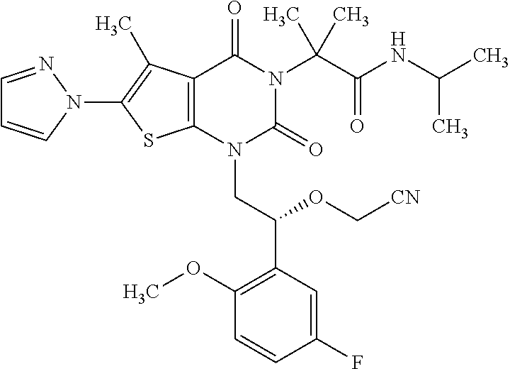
C12=C(C(C)=C(N3C=CC=N3)S1)C(=O)N(C(C(=O)NC(C)C)(C)C)C(=O)N2CC(C1=C(OC)C=CC(F)=C1)OC[CN]
